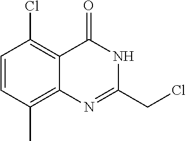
C1(CCl)=NC2=C(C)C=CC(Cl)=C2C(=O)N1
